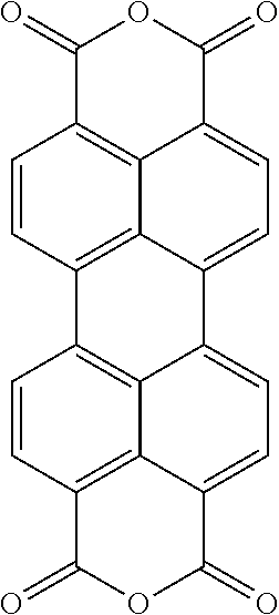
C1(=O)C2=C3C(=CC=C4C3=C(C=C2)C2=C3C4=CC=C4C3=C(C=C2)C(=O)OC4=O)C(=O)O1
